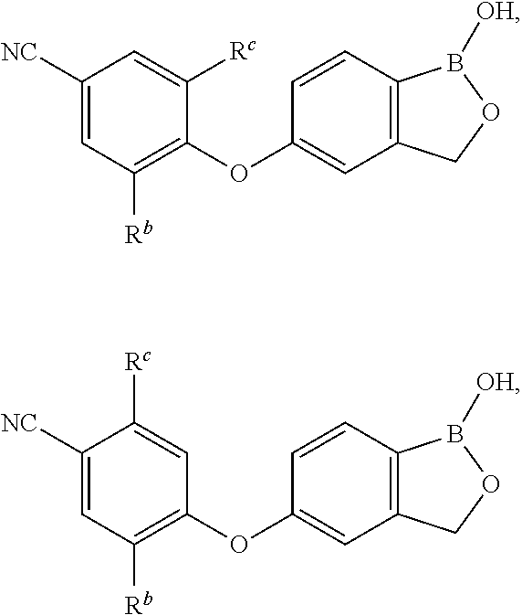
C1([NC])=CC([Rb])=C(OC2=CC3=C(C=C2)B([OH])OC3)C([Rc])=C1.C1([NC])=CC([Rb])=C(OC2=CC3=C(C=C2)B([OH])OC3)C=C1[Rc]
